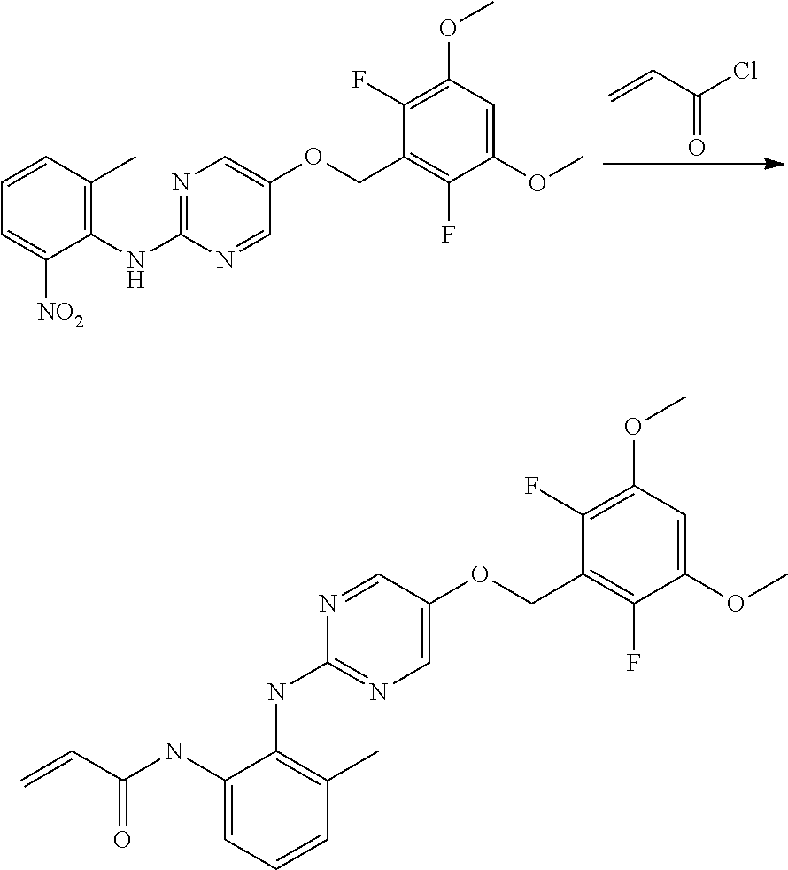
C1(OC)=CC(OC)=C(F)C(COC2=CN=C(NC3=C(C)C=CC=C3[NO2])N=C2)=C1F.C=CC(Cl)=O.C1(OC)=CC(OC)=C(F)C(COC2=CN=C(NC3=C(C)C=CC=C3NC(C=C)=O)N=C2)=C1F
